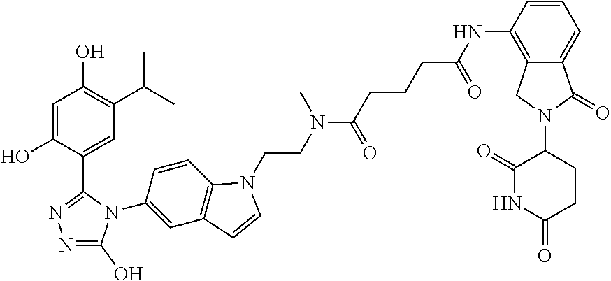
C1=C(O)C(C2=NN=C(O)N2C2=CC3=C(C=C2)N(CCN(C(CCCC(NC2=C4C(=CC=C2)C(=O)N(C2C(=O)NC(=O)CC2)C4)=O)=O)C)C=C3)=CC(C(C)C)=C1O
